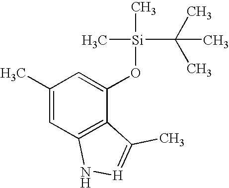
C1(C)=CC2=C(C(O[Si](C)(C)C(C)(C)C)=C1)C(C)=[H]N2
